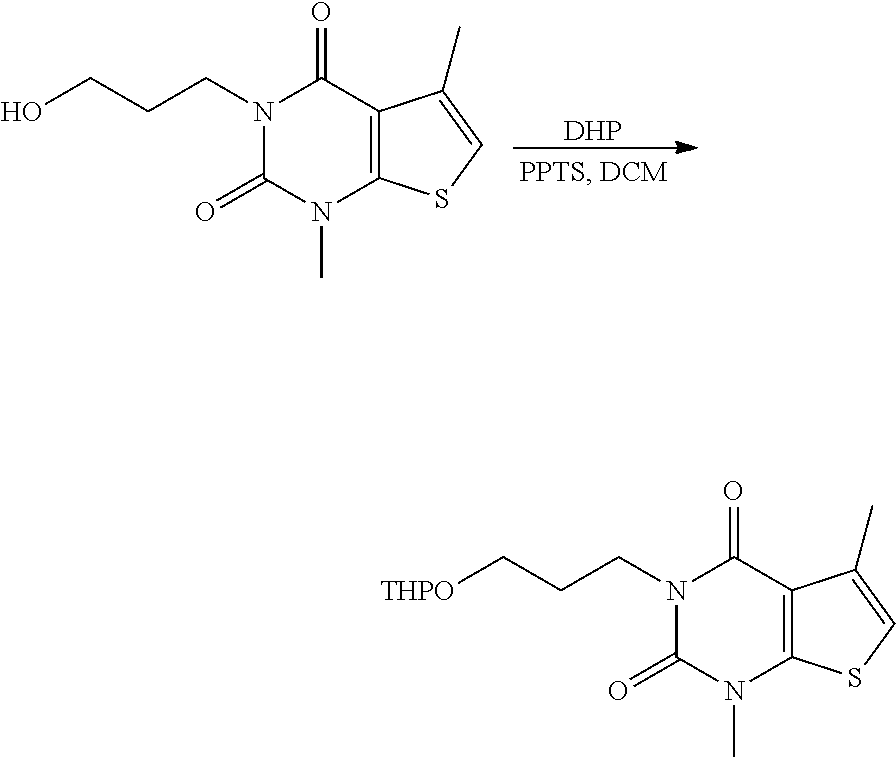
[DHP].OCCCN1C(=O)N(C)C2=C(C1=O)C(C)=CS2.[THPO]CCCN1C(=O)N(C)C2=C(C1=O)C(C)=CS2
